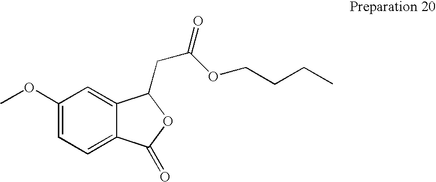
C1(OC)=CC=C2C(=C1)C(CC(=O)OCCCC)OC2=O
